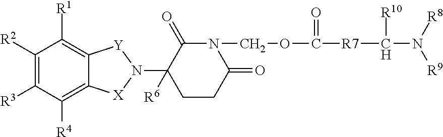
C1([R2])=C([R3])C([R4])=C2C(=C1[R1])[Y]N(C1([R6])CCC(=O)N(COC([R7]C(N([R8])[R9])[R10])=O)C1=O)[X]2
